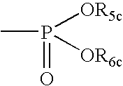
CP(=O)([OR5c])[OR6c]
